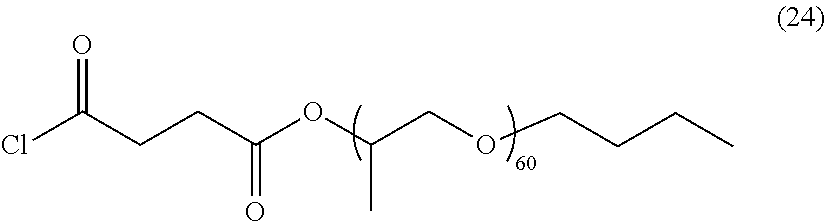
ClC(CCC(OC(COCCCC)C)=O)=O
